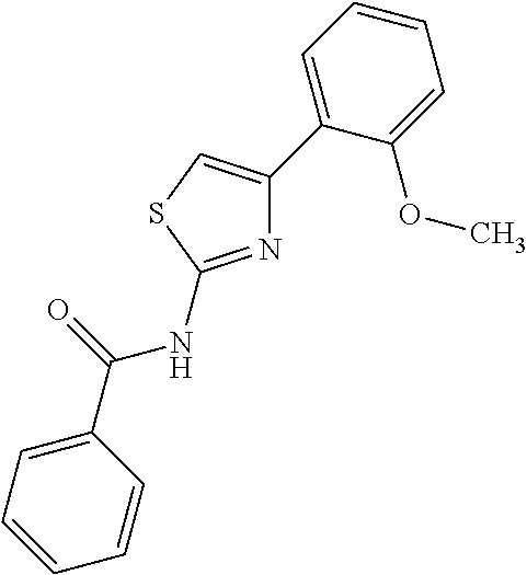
N1=C(NC(C2=CC=CC=C2)=O)SC=C1C1=CC=CC=C1OC
